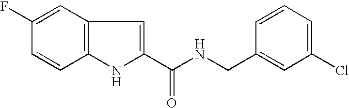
C1=C(F)C=CC2=C1C=C(C(NCC1=CC(Cl)=CC=C1)=O)N2
